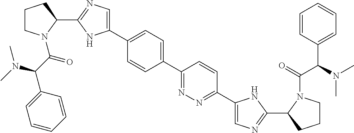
C1(C2=CC=C(C3=NN=C(C4=CN=C(C5CCCN5C(=O)C(C5=CC=CC=C5)N(C)C)N4)C=C3)C=C2)=CN=C(C2N(C(C(C3=CC=CC=C3)N(C)C)=O)CCC2)N1
